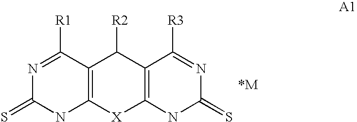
N1=C([R1])C2=C(NC1=S)[X]C1=C(C2[R2])C([R3])=NC(=S)N1.[*M]
